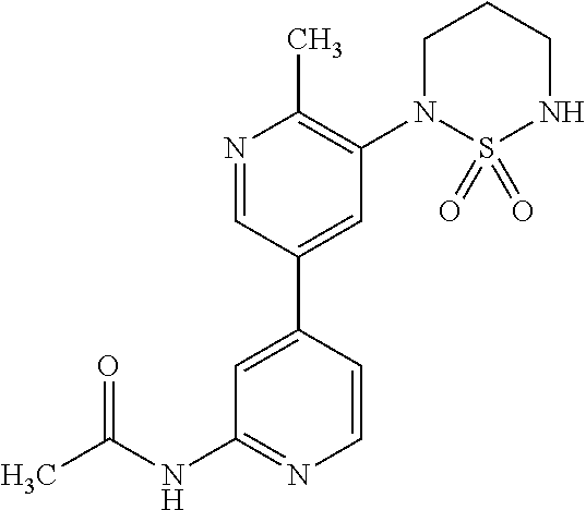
C1=CC(C2=CC(N3S(=O)(=O)NCCC3)=C(C)N=C2)=CC(NC(=O)C)=N1
